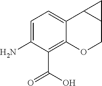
C1=C(N)C(C(O)=O)=C2C(=C1)C1C(CO2)C1
